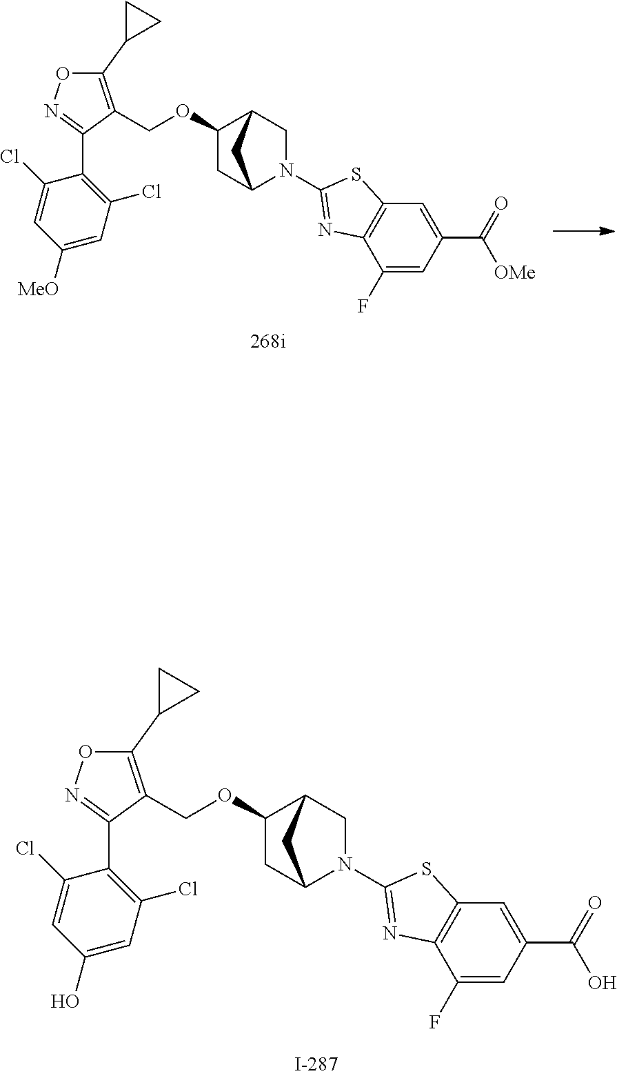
C(OC1CC2N(C3=NC4=C(S3)C=C(C(=O)O)C=C4F)CC1C2)C1=C(C2CC2)ON=C1C1=C(Cl)C=C(O)C=C1Cl.C(OC1CC2N(C3=NC4=C(S3)C=C(C(=O)[OMe])C=C4F)CC1C2)C1=C(C2CC2)ON=C1C1=C(Cl)C=C([MeO])C=C1Cl
